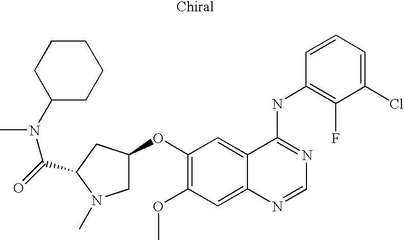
C1(Cl)=CC=CC(NC2=NC=NC3=CC(OC)=C(OC4CN(C)C(C(=O)N(C)C5CCCCC5)C4)C=C23)=C1F
